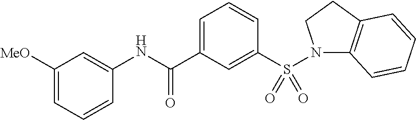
C1=C(C(NC2=CC([MeO])=CC=C2)=O)C=C(S(=O)(=O)N2C3=C(CC2)C=CC=C3)C=C1
